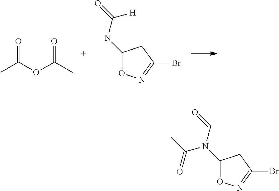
CC(OC(C)=O)=O.C1(NC(=O)[H])ON=C(Br)C1.C1(N(C=O)C(=O)C)ON=C(Br)C1
